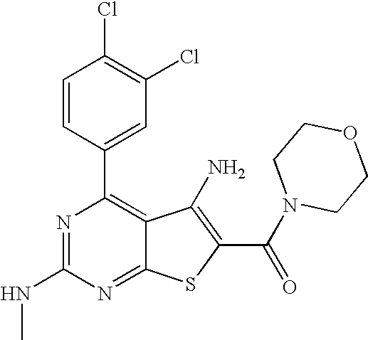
C1=CC(C2=C3C(=NC(NC)=N2)SC(C(=O)N2CCOCC2)=C3N)=CC(Cl)=C1Cl
